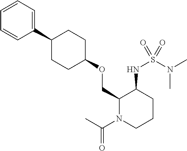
C1(COC2CCC(C3=CC=CC=C3)CC2)N(C(C)=O)CCCC1NS(N(C)C)(=O)=O
